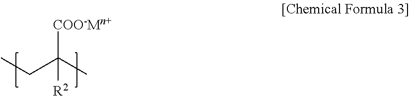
CCC(C)([COO-Mn+])[R2]
